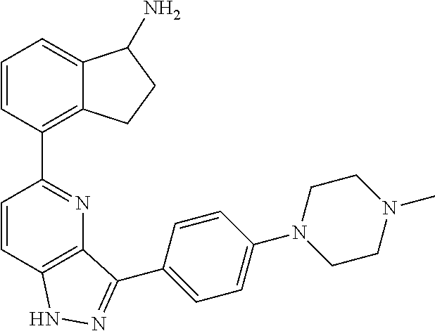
C1=CC2=C(N=C1C1=C3C(=CC=C1)C(N)CC3)C(C1=CC=C(N3CCN(C)CC3)C=C1)=NN2
